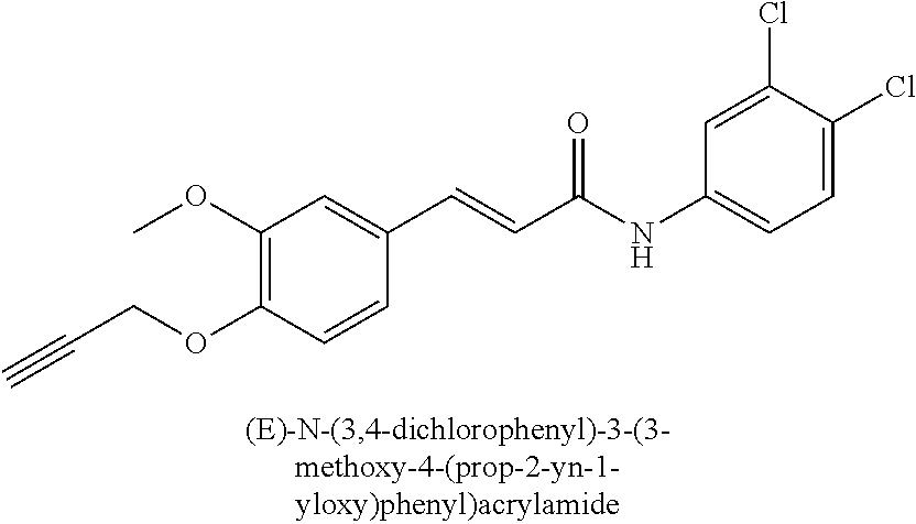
C1(OC)=C(OCC#C)C=CC(C=CC(=O)NC2=CC=C(Cl)C(Cl)=C2)=C1
